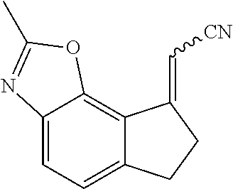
C12=CC=C3C(=C1OC(C)=N2)C(=C[CN])CC3
